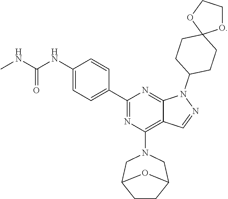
N1(C2CCC3(CC2)OCCO3)N=CC2=C(N3CC4CCC(C3)O4)N=C(C3=CC=C(NC(NC)=O)C=C3)N=C12
